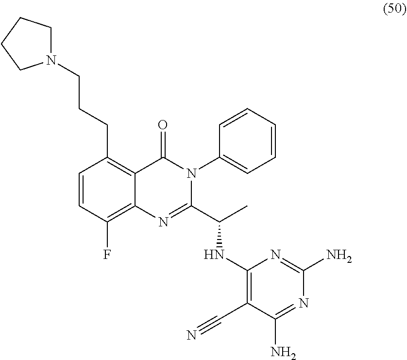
N1(CCCC2=C3C(=C(F)C=C2)N=C(C(NC2=C(C#N)C(N)=NC(N)=N2)C)N(C2=CC=CC=C2)C3=O)CCCC1
